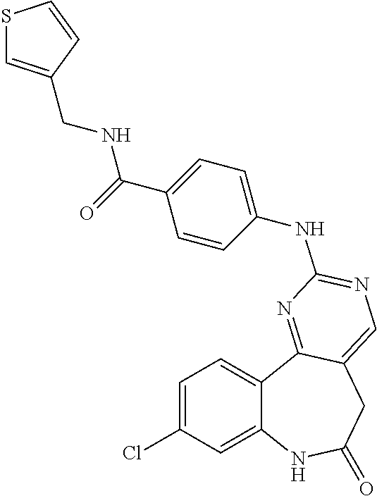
C1=C(Cl)C=C2C(=C1)C1=NC(NC3=CC=C(C(=O)NCC4=CSC=C4)C=C3)=NC=C1CC(=O)N2
